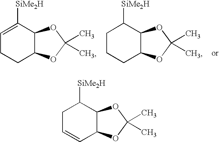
C1=C([SiMe2H])C2C(CC1)OC(C)(C)O2.C1CCC2C(C1[SiMe2H])OC(C)(C)O2.C1C=CC2C(C1[SiMe2H])OC(C)(C)O2
